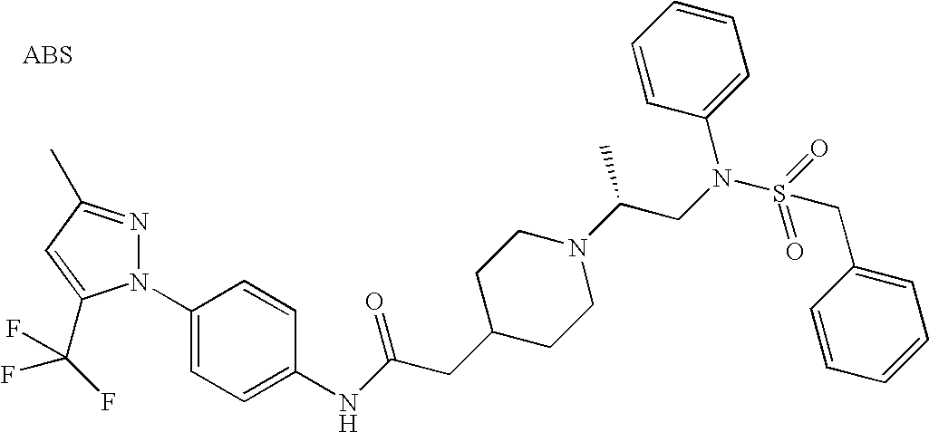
N1(C2=CC=C(NC(CC3CCN(C(C)CN(S(=O)(=O)CC4=CC=CC=C4)C4=CC=CC=C4)CC3)=O)C=C2)N=C(C)C=C1C(F)(F)F
